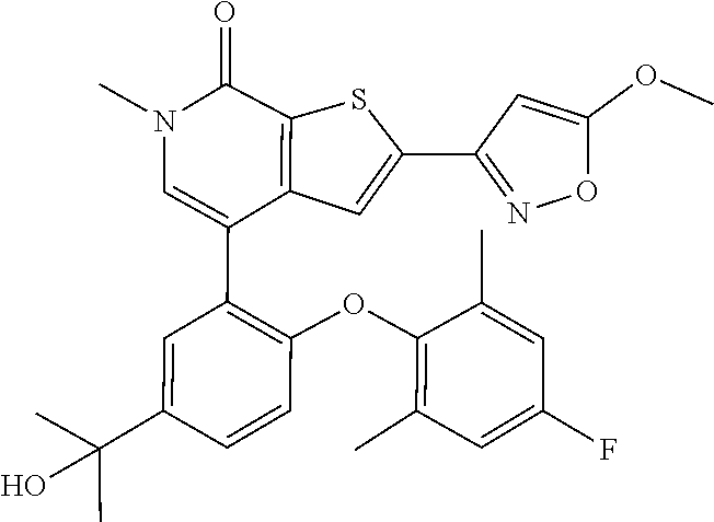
C1(C)=C(OC2=C(C3=CN(C)C(=O)C4=C3C=C(C3=NOC(OC)=C3)S4)C=C(C(C)(C)O)C=C2)C(C)=CC(F)=C1
